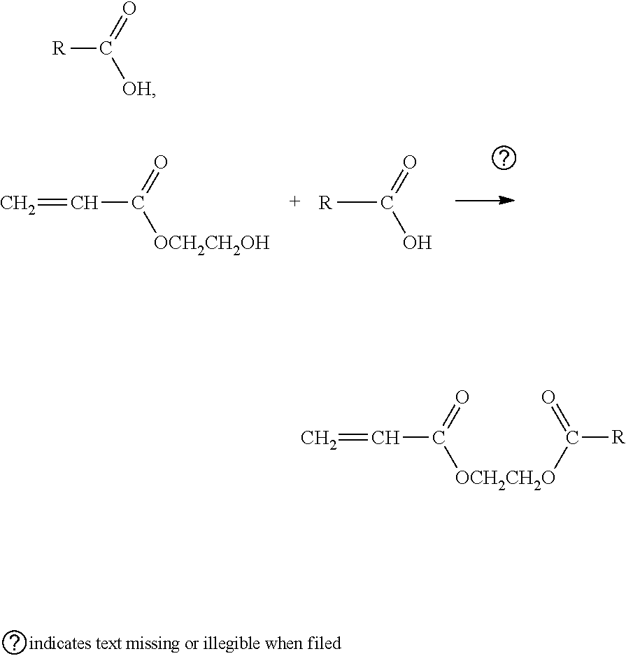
C=CC([OCH2CH2O]C([R])=O)=O.C=CC([OCH2CH2OH])=O.[R]C(=O)O.[R]C(=O)[OH]
